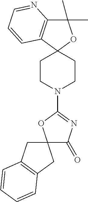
C1(C)(C)C2=C(C3(O1)CCN(C1=NC(=O)C4(O1)CC1=C(C4)C=CC=C1)CC3)C=CC=N2
